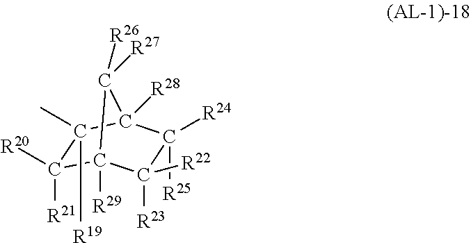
C1([R20])([R21])C2([R29])C([R23])([R22])C([R25])([R24])C([R28])(C1(C)[R19])C2([R27])[R26]
